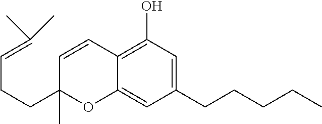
C1=CC2=C(O)C=C(CCCCC)C=C2OC1(CCC=C(C)C)C
